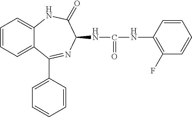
C1=CC=C2C(=C1)NC(=O)C(NC(=O)NC1=C(F)C=CC=C1)N=C2C1=CC=CC=C1
